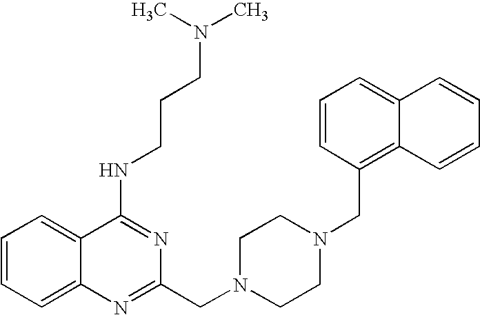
C1=CC=C2C(=C1)N=C(CN1CCN(CC3=C4C(=CC=C3)C=CC=C4)CC1)N=C2NCCCN(C)C
